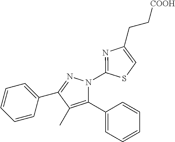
C1=CC=C(C2=NN(C3=NC(CC[COOH])=CS3)C(C3=CC=CC=C3)=C2C)C=C1
